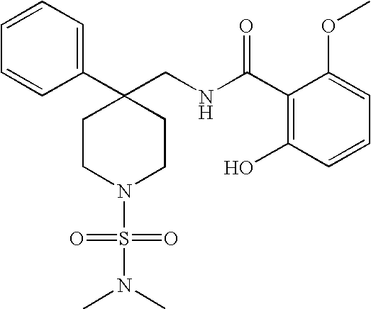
C1(CNC(C2=C(O)C=CC=C2OC)=O)(C2=CC=CC=C2)CCN(S(=O)(=O)N(C)C)CC1
